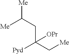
[Me]C(CC(C[Me])([Pyd])[OPr])[Me]
